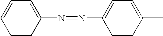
C1=CC=CC(N=NC2=CC=C(C)C=C2)=C1
